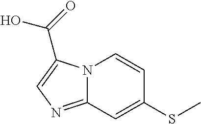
C(O)(=O)C1=CN=C2N1C=CC(SC)=C2
